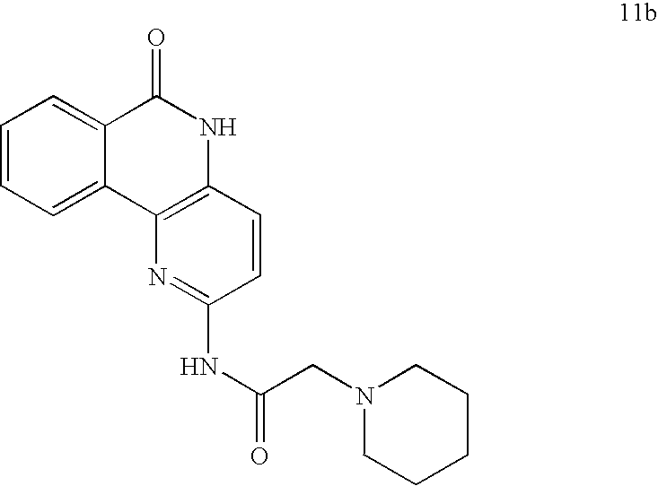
C1=C2C(=CC=C1)C(=O)NC1=C2N=C(NC(=O)CN2CCCCC2)C=C1
